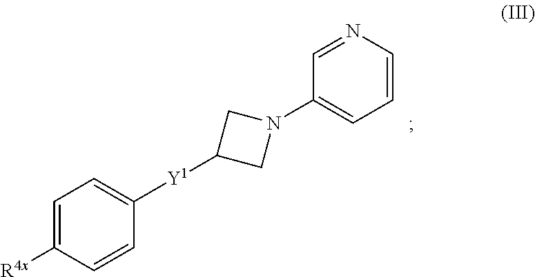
C1=NC=CC=C1N1CC([Y1]C2=CC=C([R4x])C=C2)C1
